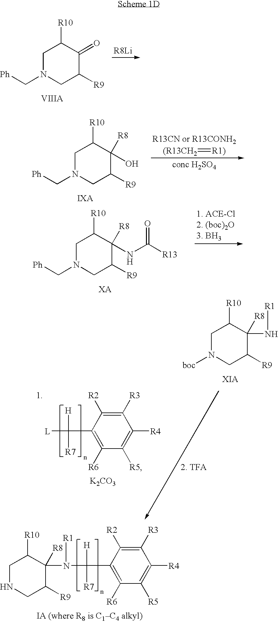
C1N(C[Ph])CC([R9])C(=O)C1[R10].[(R13CH2]=[R1)].C1N(C[Ph])CC([R9])C(O)([R8])C1[R10].C1N(C[Ph])CC([R9])C(NC([R13])=O)([R8])C1[R10].C1([R3])=C([R2])C(C([H])([R7])[L])=C([R6])C([R5])=C1[R4].[K2CO3].C1N([boc])CC([R9])C(N[R1])([R8])C1[R10].C1NCC([R9])C([R8])(N([R1])C(C2=C([R6])C([R5])=C([R4])C([R3])=C2[R2])([H])[R7])C1[R10]
